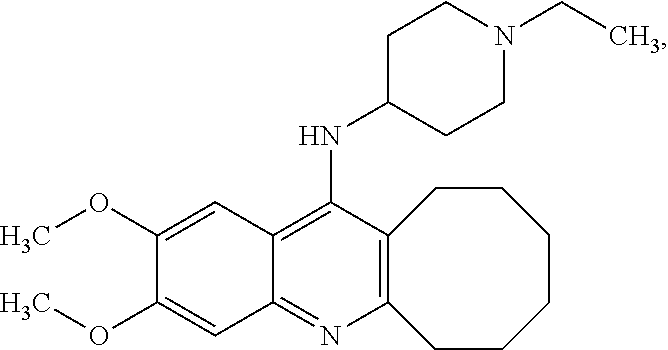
C12=C(N=C3C(=C1NC1CCN(CC)CC1)C=C(OC)C(OC)=C3)CCCCCC2
